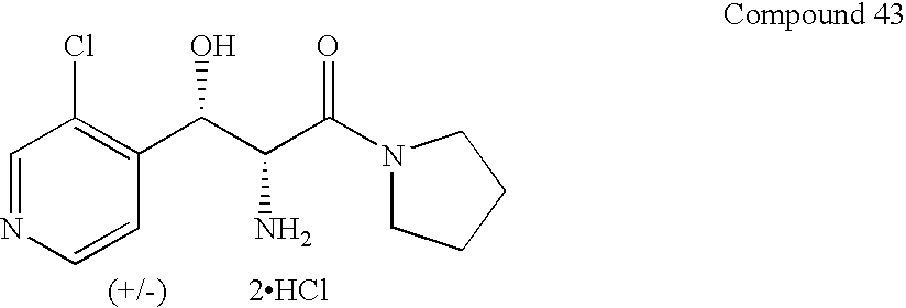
[2HCl].C1=NC=CC(C(C(N)C(N2CCCC2)=O)O)=C1Cl
